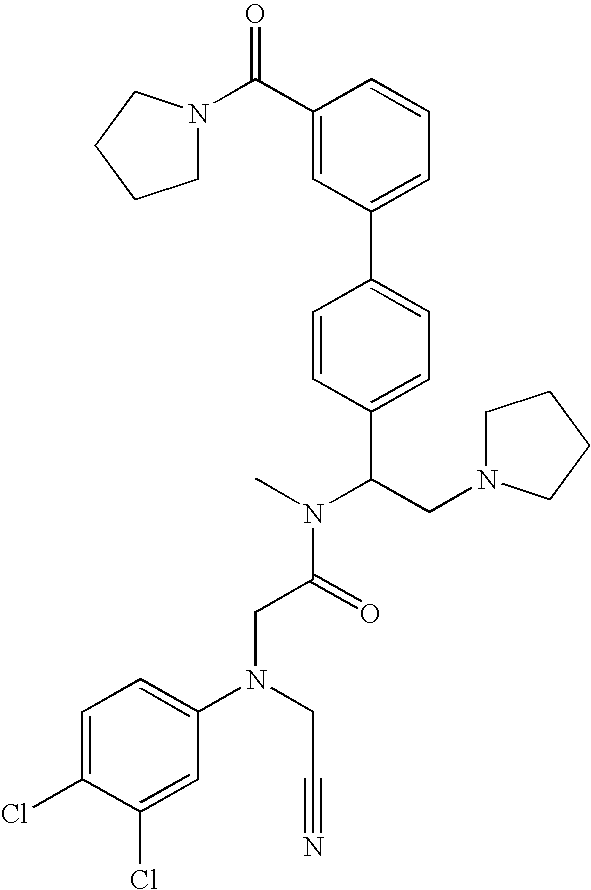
C(C(N(C)C(CN1CCCC1)C1=CC=C(C2=CC=CC(C(N3CCCC3)=O)=C2)C=C1)=O)N(C1=CC=C(Cl)C(Cl)=C1)CC#N
